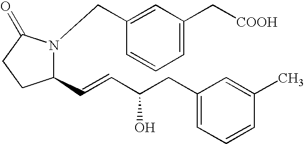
C1(C=CC(CC2=CC=CC(C)=C2)O)N(CC2=CC(C[COOH])=CC=C2)C(=O)CC1
